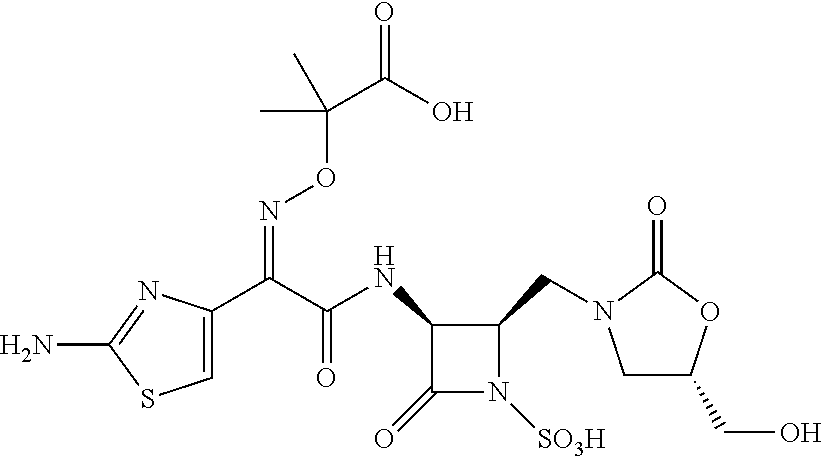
C1(C(C(NC2C(CN3CC(CO)OC3=O)N([SO3H])C2=O)=O)=NOC(C)(C(O)=O)C)=CSC(N)=N1
